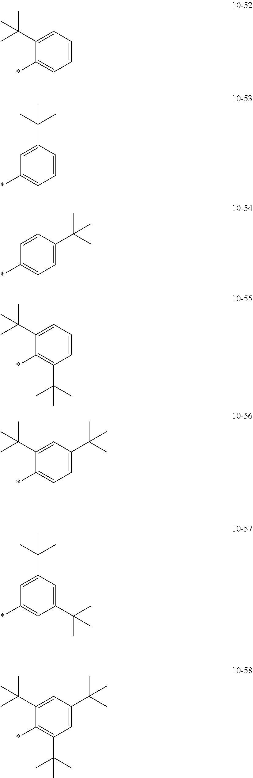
CC(C1=CC=CC=C1*)(C)C.C1=C(C(C)(C)C)C=CC=C1*.C1=CC(C(C)(C)C)=CC=C1*.C1(C(C)(C)C)=CC=CC(C(C)(C)C)=C1*.C1(C(C)(C)C)=CC(C(C)(C)C)=CC=C1*.C1=C(C(C)(C)C)C=C(C(C)(C)C)C=C1*.C1(C(C)(C)C)=CC(C(C)(C)C)=CC(C(C)(C)C)=C1*
